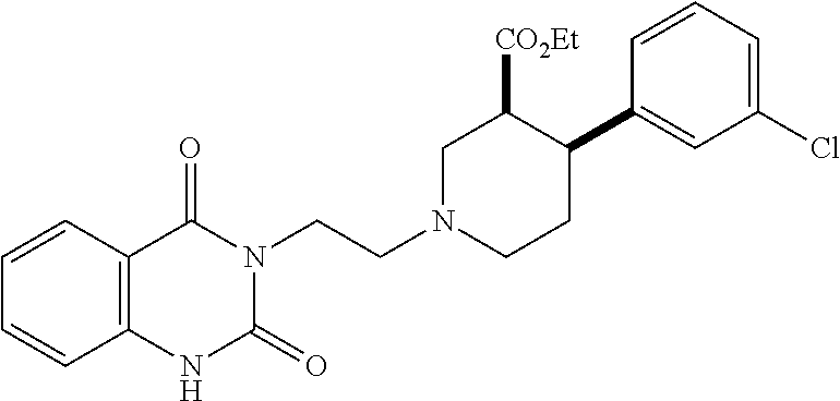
C1=CC2=C(C=C1)C(=O)N(CCN1CCC(C3=CC(Cl)=CC=C3)C([CO2Et])C1)C(=O)N2
